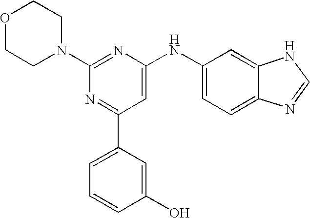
C1(N2CCOCC2)=NC(NC2=CC=C3C(=C2)NC=N3)=CC(C2=CC=CC(O)=C2)=N1
